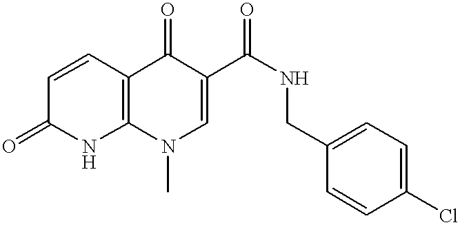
C1(=O)NC2=C(C=C1)C(=O)C(C(NCC1=CC=C(Cl)C=C1)=O)=CN2C
